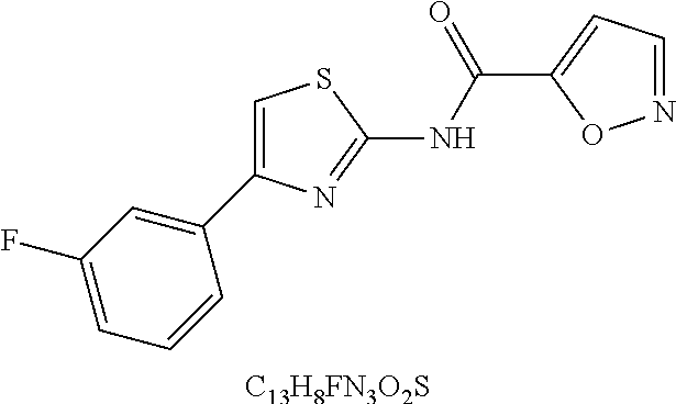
C1(F)=CC=CC(C2=CSC(NC(C3=CC=NO3)=O)=N2)=C1.[C13H8FN3O2S]
